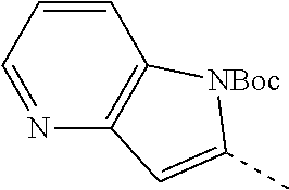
C1=CC=NC2=C1[NBoc]C(C)=C2
